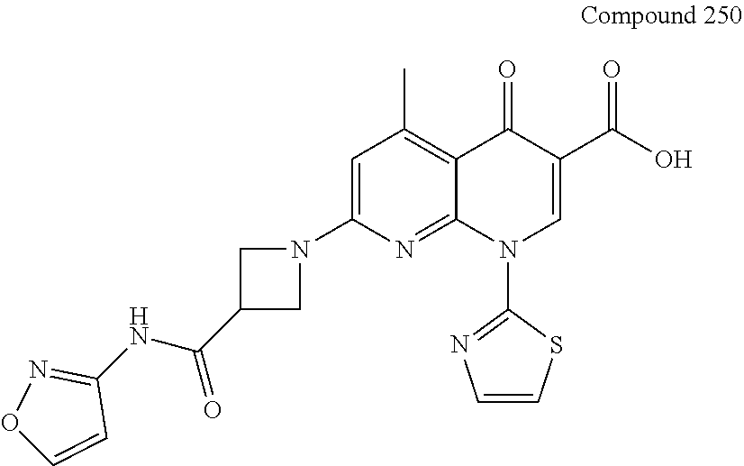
N1(C2=CC(C)=C3C(=N2)N(C2=NC=CS2)C=C(C(O)=O)C3=O)CC(C(NC2=NOC=C2)=O)C1
